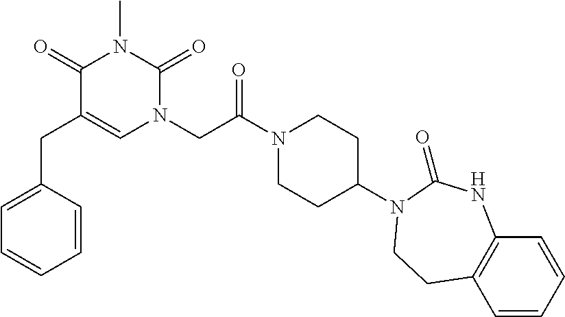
C1(CC2=CN(CC(N3CCC(N4C(=O)NC5=C(C=CC=C5)CC4)CC3)=O)C(=O)N(C)C2=O)=CC=CC=C1
